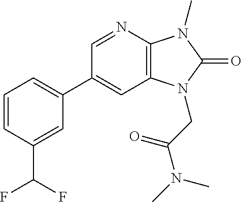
C1(C2=CC=CC(C(F)F)=C2)=CC2=C(N=C1)N(C)C(=O)N2CC(N(C)C)=O
